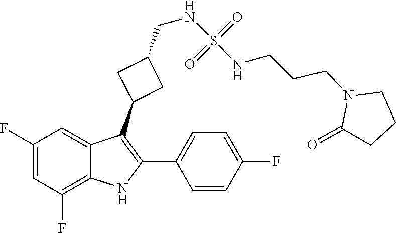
C1(CNS(=O)(NCCCN2C(=O)CCC2)=O)CC(C2=C(C3=CC=C(F)C=C3)NC3=C(F)C=C(F)C=C23)C1
